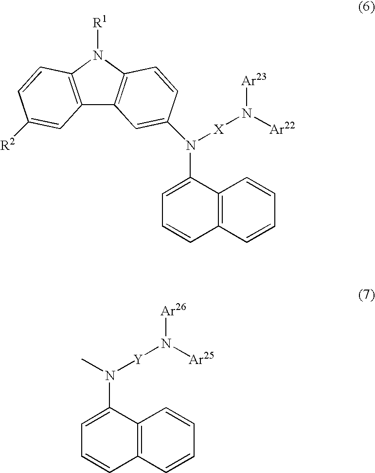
C12=C(N([R1])C3=C1C=C(N(C1=CC=CC4=C1C=CC=C4)[X]N([Ar22])[Ar23])C=C3)C=CC([R2])=C2.N(C1=CC=CC2=C1C=CC=C2)([Y]N([Ar25])[Ar26])C
